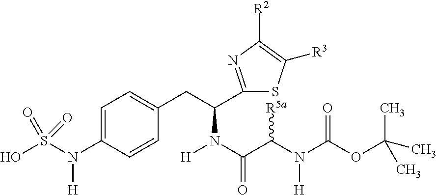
C1=C(N(S(O)(=O)=O)[H])C=CC(CC(N(C(C(N(C(OC(C)(C)C)=O)[H])[R5a])=O)[H])C2=NC([R2])=C([R3])S2)=C1
